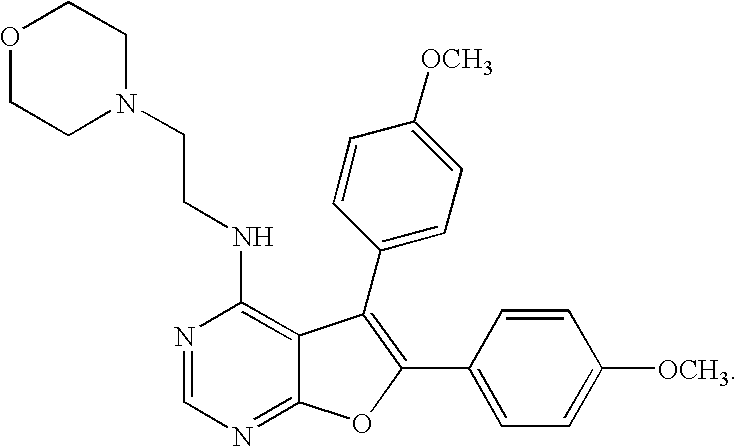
N1=CN=C2C(=C1NCCN1CCOCC1)C(C1=CC=C([OCH3])C=C1)=C(C1=CC=C([OCH3])C=C1)O2
